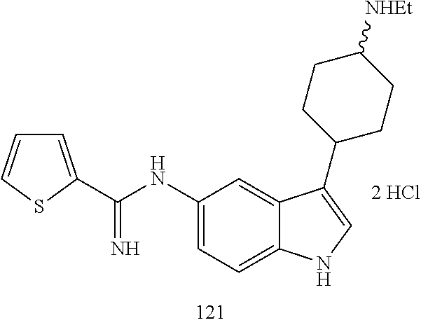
C1(NC(=N)C2=CC=CS2)=CC=C2C(=C1)C(C1CCC([NHEt])CC1)=CN2
